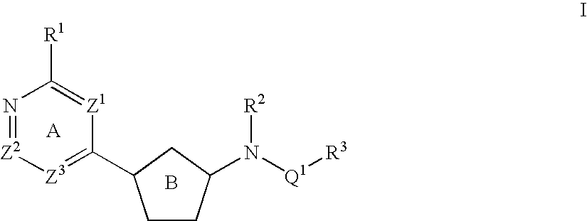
C1CC(N([Q1][R3])[R2])CC1C1=[Z3][Z2]=NC([R1])=[Z1]1.B
